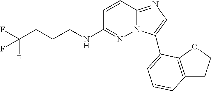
C1(NCCCC(F)(F)F)=NN2C(=NC=C2C2=CC=CC3=C2OCC3)C=C1
